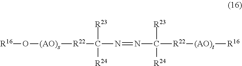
[(AO)s]([R22]C(N=NC([R23])([R24])[R22][(AO)t][R16])([R23])[R24])O[R16]
